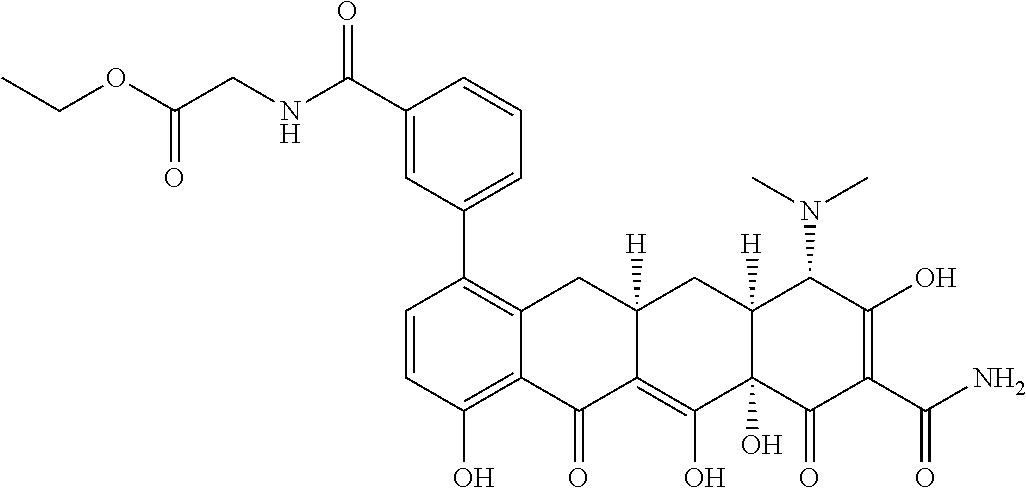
C1(C2=C3C(=C(O)C=C2)C(=O)C2=C(O)C4(O)C([H])(CC2([H])C3)C(N(C)C)C(O)=C(C(N)=O)C4=O)=CC=CC(C(NCC(OCC)=O)=O)=C1
